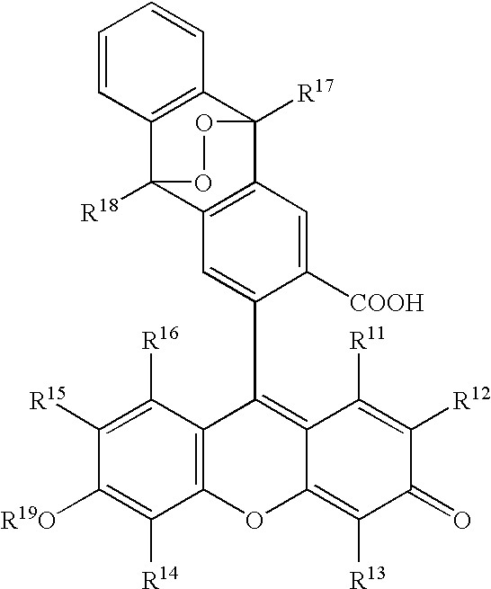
C1([R15])=C([R16])C2=C(C([R14])=C1[R19O])OC1=C([R13])C(=O)C([R12])=C([R11])C1=C2C1=CC2=C(C3([R17])C4=C(C=CC=C4)C2([R18])OO3)C=C1[COOH]
